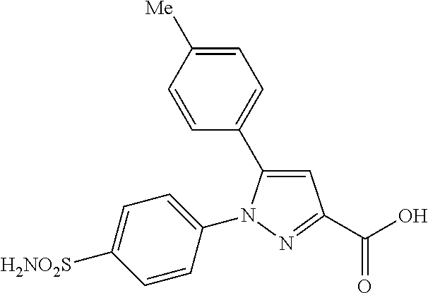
C1=C([Me])C=CC(C2=CC(C(O)=O)=NN2C2=CC=C([H2NO2S])C=C2)=C1
